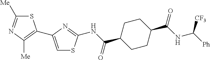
N(C(=O)C1CCC(C(NC([Ph])[CF3])=O)CC1)C1=NC(C2=C([Me])N=C([Me])S2)=CS1
